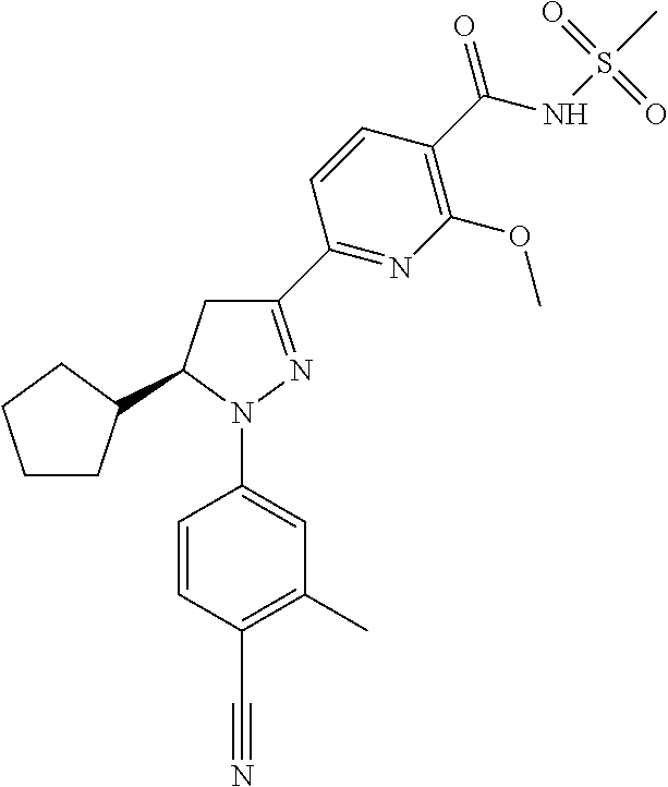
C1CC(C2CC(C3=NC(OC)=C(C(=O)NS(C)(=O)=O)C=C3)=NN2C2=CC(C)=C(C#N)C=C2)CC1
